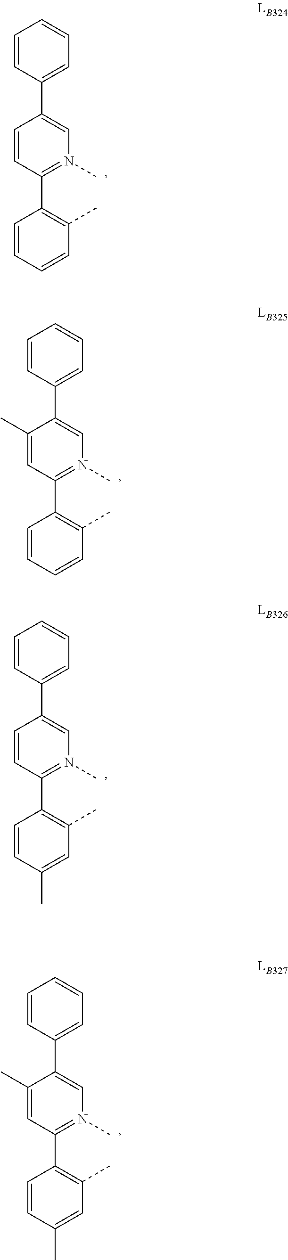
C1=CC=CC(C)=C1C1=N(C)C=C(C2=CC=CC=C2)C=C1.C1=CC=CC(C)=C1C1=N(C)C=C(C2=CC=CC=C2)C(C)=C1.C1=CC(C)=CC(C)=C1C1=N(C)C=C(C2=CC=CC=C2)C=C1.C1=CC(C)=CC(C)=C1C1=N(C)C=C(C2=CC=CC=C2)C(C)=C1
